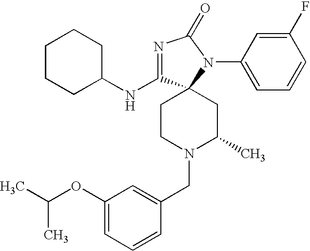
C1CCC(NC2=NC(=O)N(C3=CC=CC(F)=C3)C23CCN(CC2=CC(OC(C)C)=CC=C2)C(C)C3)CC1
